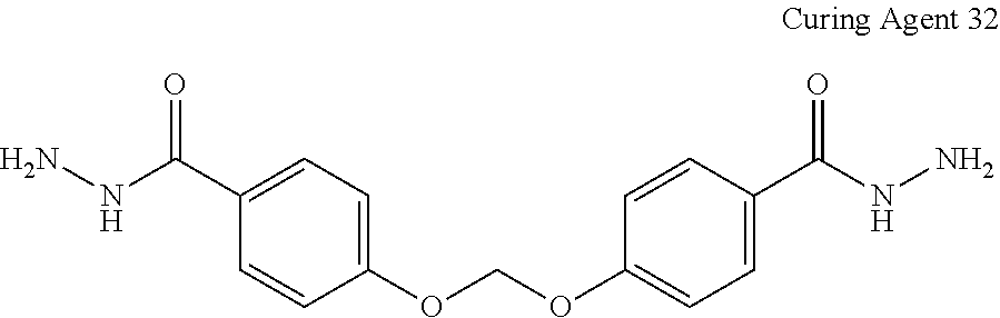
C1=C(C(NN)=O)C=CC(OCOC2=CC=C(C(NN)=O)C=C2)=C1
